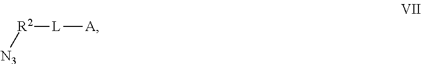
[L]([R2][N3])[A]
